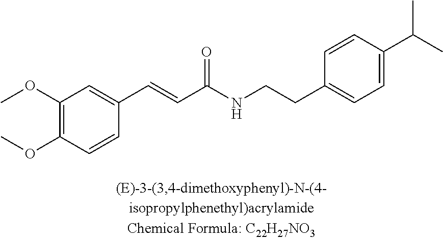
C1(OC)=C(OC)C=CC(C=CC(NCCC2=CC=C(C(C)C)C=C2)=O)=C1
